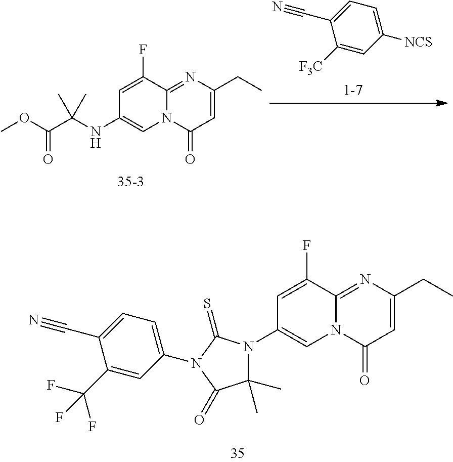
N12C(=NC(CC)=CC1=O)C(F)=CC(N1C(C)(C)C(=O)N(C3=CC=C(C#N)C(C(F)(F)F)=C3)C1=S)=C2.C1=C(F)C2=NC(CC)=CC(=O)N2C=C1NC(C(=O)OC)(C)C.C1([F3C])=CC([NCS])=CC=C1C#N
